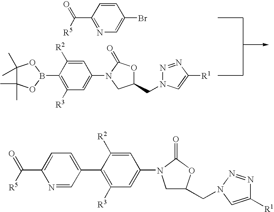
N1=C(C([R5])=O)C=CC(Br)=C1.C1(C)(C)C(C)(C)OB(C2=C([R3])C=C(N3CC(CN4N=NC([R1])=C4)OC3=O)C=C2[R2])O1.C(C1=CC=C(C2=C([R3])C=C(N3CC(CN4N=NC([R1])=C4)OC3=O)C=C2[R2])C=N1)([R5])=O
